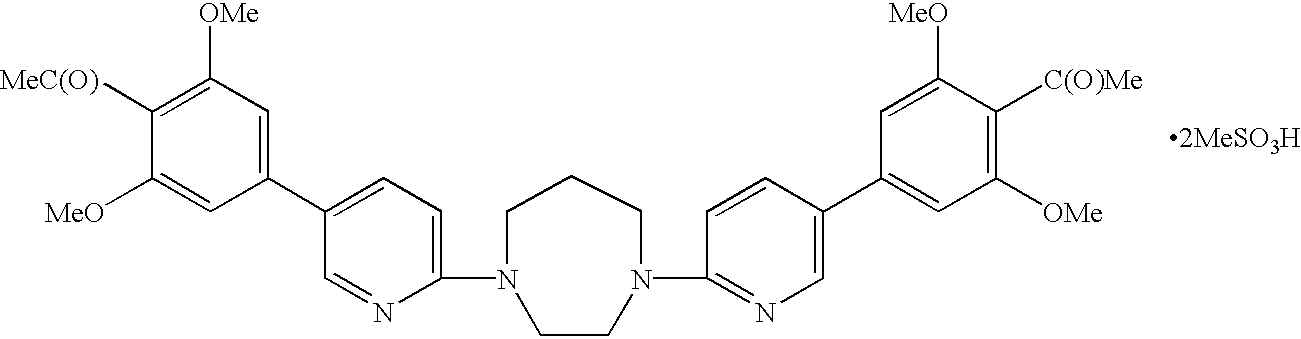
[2MeSO3H].C1(N2CCCN(C3=NC=C(C4=CC([OMe])=C([C(O)Me])C([MeO])=C4)C=C3)CC2)=CC=C(C2=CC([OMe])=C([MeC(O)])C([MeO])=C2)C=N1
